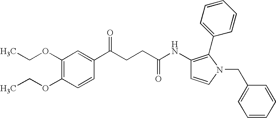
C1(OCC)=C(OCC)C=CC(C(CCC(NC2=C(C3=CC=CC=C3)N(CC3=CC=CC=C3)C=C2)=O)=O)=C1
